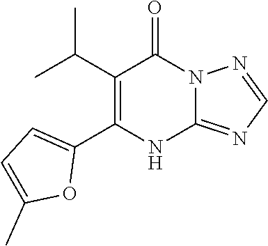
C1(C(C)C)=C(C2=CC=C(C)O2)NC2=NC=NN2C1=O
